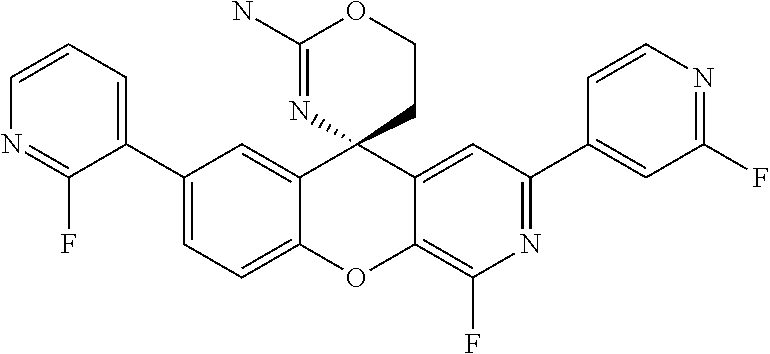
C1=CC=C(C2=CC=C3C(=C2)C2(C4=CC(C5=CC(F)=NC=C5)=NC(F)=C4O3)CCOC(N)=N2)C(F)=N1
